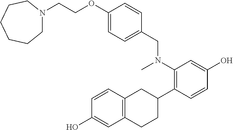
C(COC1=CC=C(CN(C2=C(C3CC4=C(CC3)C=C(O)C=C4)C=CC(O)=C2)C)C=C1)N1CCCCCC1
